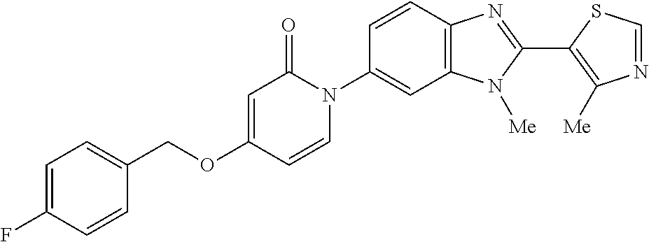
C1(COC2=CC(=O)N(C3=CC4=C(C=C3)N=C(C3=C([Me])N=CS3)N4[Me])C=C2)=CC=C(F)C=C1
